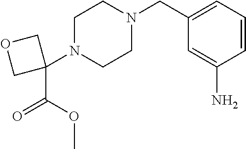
C1(CN2CCN(C3(C(=O)OC)COC3)CC2)=CC=CC(N)=C1
